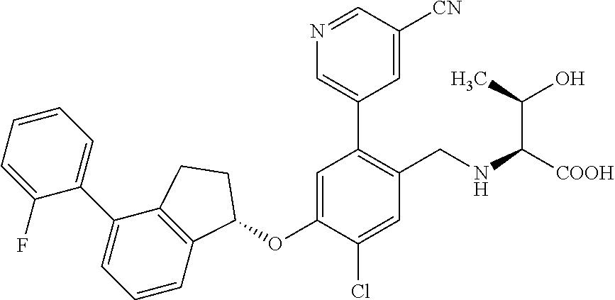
C1(F)=CC=CC=C1C1=CC=CC2=C1CCC2OC1=CC(C2=CN=CC([CN])=C2)=C(CNC(C(O)C)[COOH])C=C1Cl
